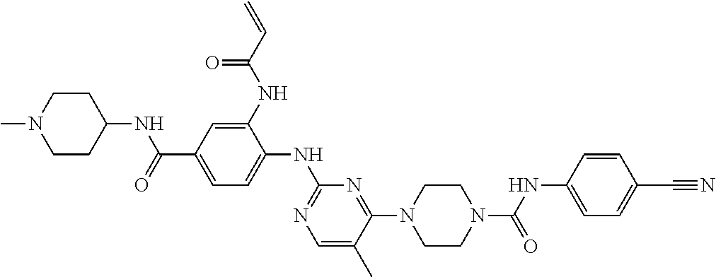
C1CC(NC(C2=CC=C(NC3=NC=C(C)C(N4CCN(C(NC5=CC=C(C#N)C=C5)=O)CC4)=N3)C(NC(C=C)=O)=C2)=O)CCN1C
